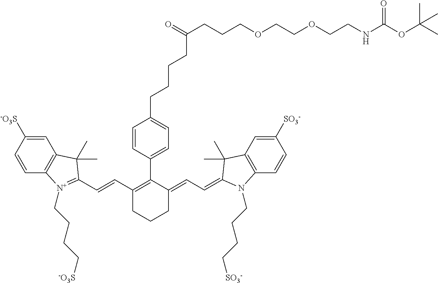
C1(C=CC2=[N+](CCCC[-O3S])C3=C(C=C([-O3S])C=C3)C2(C)C)=C(C2=CC=C(CCCCC(CCCOCCOCCNC(OC(C)(C)C)=O)=O)C=C2)C(=CC=C2N(CCCC[SO3-])C3=C(C=C([SO3-])C=C3)C2(C)C)CCC1
